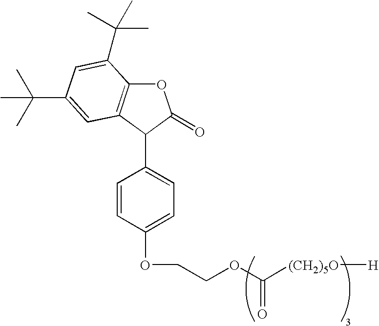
O1C2=C(C(C3=CC=C(OCCOC([(CH2)5O][H])=O)C=C3)C1=O)C=C(C(C)(C)C)C=C2C(C)(C)C
